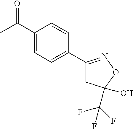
C(C1=CC=C(C2=NOC(O)(C(F)(F)F)C2)C=C1)(C)=O
